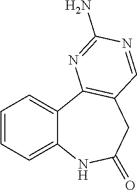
C1=CC=C2C(=C1)C1=C(CC(=O)N2)C=NC(N)=N1
